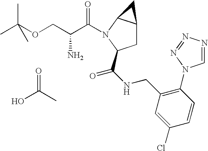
C(OC(C)(C)C)C(C(=O)N1C2C(CC1C(NCC1=C(N3C=NN=N3)C=CC(Cl)=C1)=O)C2)N.OC(C)=O
